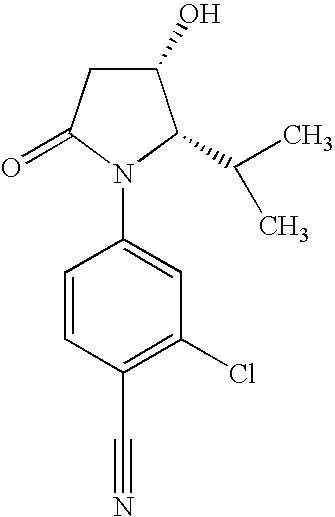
C1(O)CC(=O)N(C2=CC(Cl)=C(C#N)C=C2)C1C(C)C
